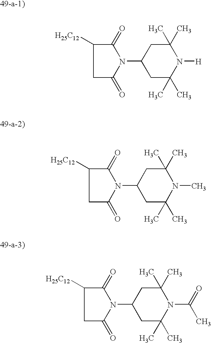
C1(N2C(=O)CC([H25C12])C2=O)CC(C)(C)N([H])C(C)(C)C1.C1(N2C(=O)CC([H25C12])C2=O)CC(C)(C)N(C)C(C)(C)C1.C1(N2C(=O)CC([H25C12])C2=O)CC(C)(C)N(C(C)=O)C(C)(C)C1
